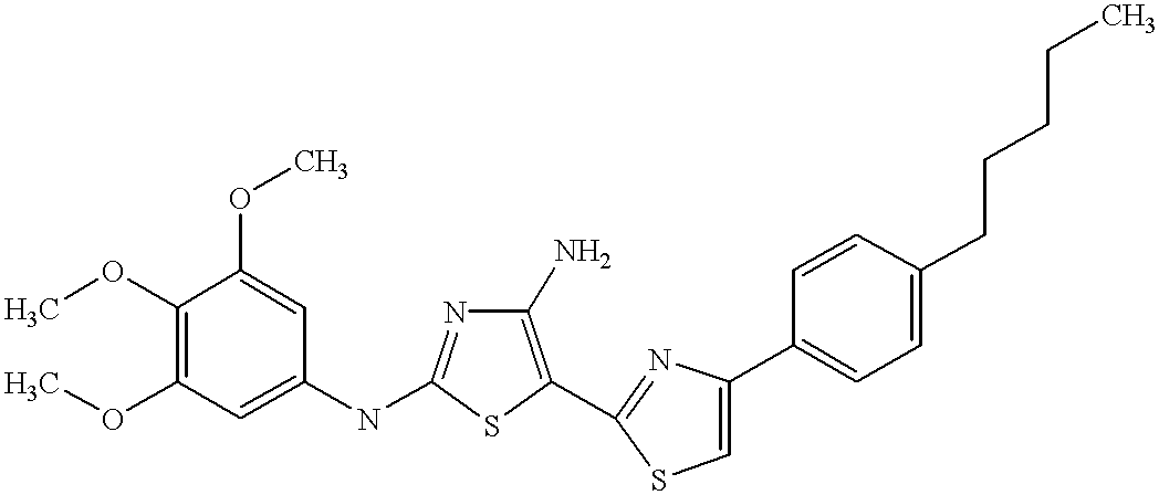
COC1=C(OC)C=C(NC2=NC(N)=C(C3=NC(C4=CC=C(CCCCC)C=C4)=CS3)S2)C=C1OC
